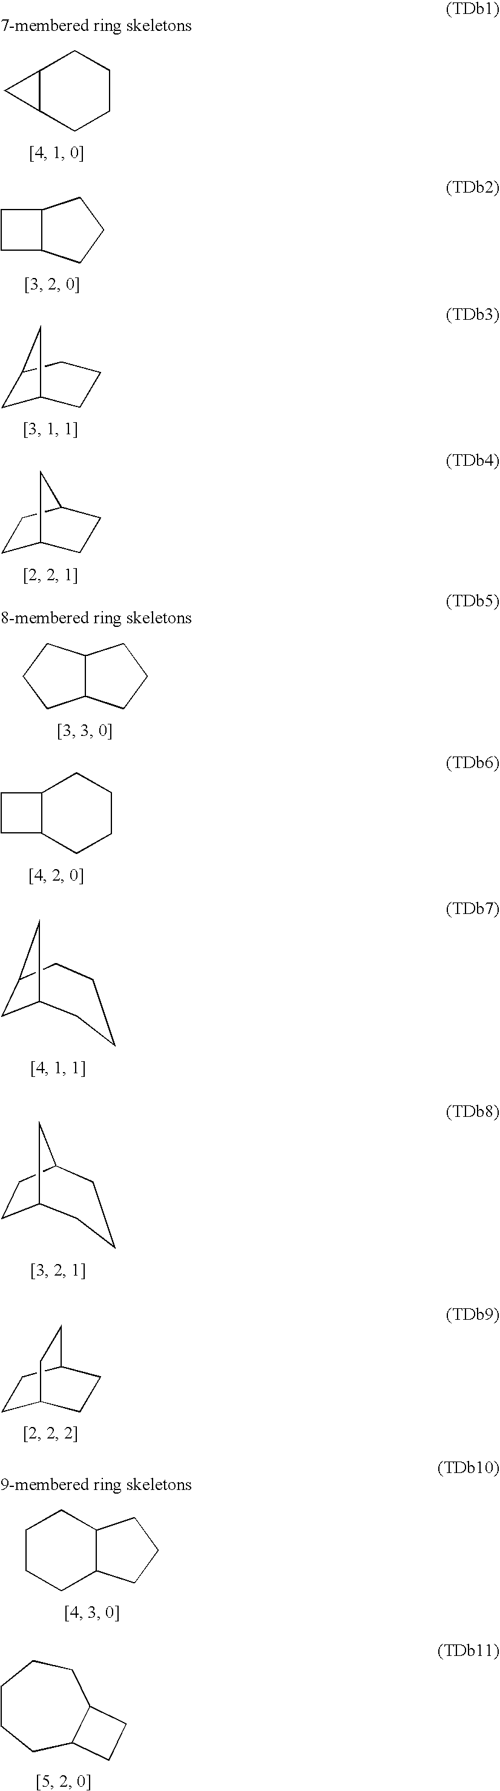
C12C(CCCC1)C2.C12C(CCC1)CC2.C1C2CCCC1C2.C1C2CCC(C1)C2.C12C(CCC1)CCC2.C12C(CCCC1)CC2.C12CC(CCCC1)C2.C12CCC(C1)CCC2.C1C2CCC(C1)CC2.C1CCC2C(C1)CCC2.C1CCC2C(CC1)CC2
